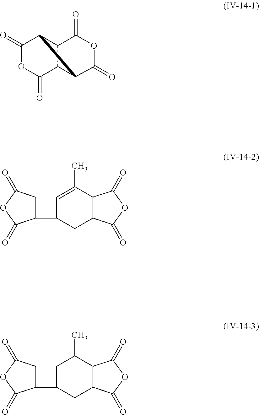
C1(=O)OC(=O)C2C3C1C2C(=O)OC3=O.C1(C2CC3C(C(C)=C2)C(=O)OC3=O)CC(=O)OC1=O.C1(C2CC3C(C(C)C2)C(=O)OC3=O)CC(=O)OC1=O
